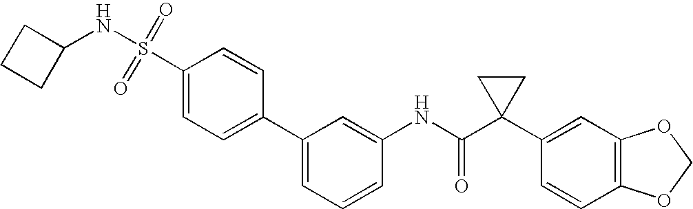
C1(NC(C2(C3=CC4=C(C=C3)OCO4)CC2)=O)=CC(C2=CC=C(S(NC3CCC3)(=O)=O)C=C2)=CC=C1
